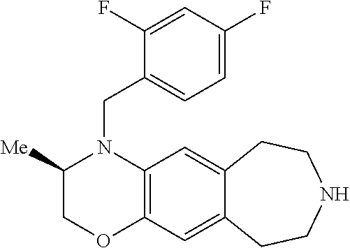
C(N1C([Me])COC2=C1C=C1C(=C2)CCNCC1)C1=CC=C(F)C=C1F
